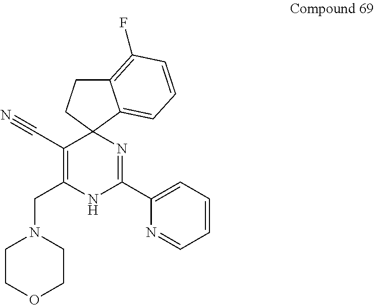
C12(C(C#N)=C(CN3CCOCC3)NC(C3=CC=CC=N3)=N1)C1=CC=CC(F)=C1CC2
